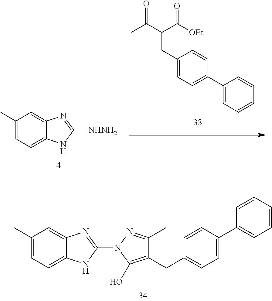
C1=C(C)C=C2C(=C1)NC([NHNH2])=N2.CC(C(C([OEt])=O)CC1=CC=C(C2=CC=CC=C2)C=C1)=O.C1=C(C)C=C2C(=C1)NC(N1C(O)=C(CC3=CC=C(C4=CC=CC=C4)C=C3)C(C)=N1)=N2
